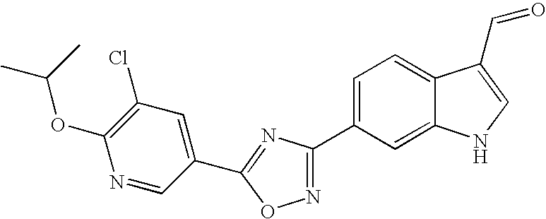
N1=C(C2=CC=C3C(=C2)NC=C3C=O)N=C(C2=CC(Cl)=C(OC(C)C)N=C2)O1
